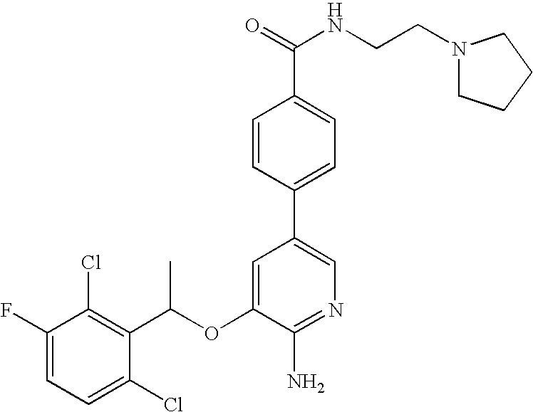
C1=C(F)C(Cl)=C(C(OC2=CC(C3=CC=C(C(=O)NCCN4CCCC4)C=C3)=CN=C2N)C)C(Cl)=C1
